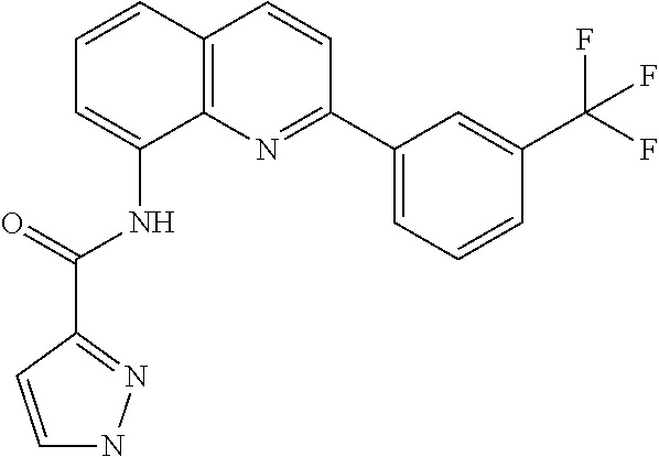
C1=CC2=C(C(NC(=O)C3=NNC=C3)=C1)N=C(C1=CC=CC(C(F)(F)F)=C1)C=C2
